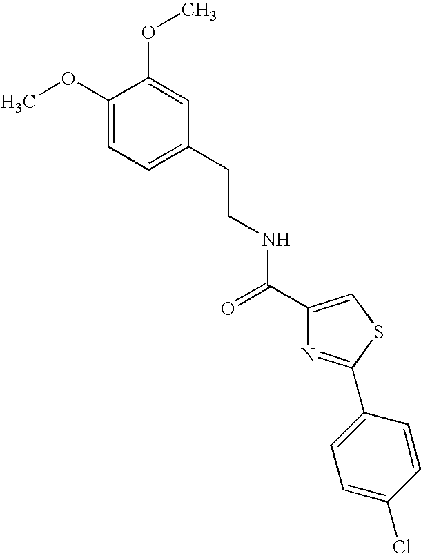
C1(OC)=CC=C(CCNC(C2=CSC(C3=CC=C(Cl)C=C3)=N2)=O)C=C1OC
